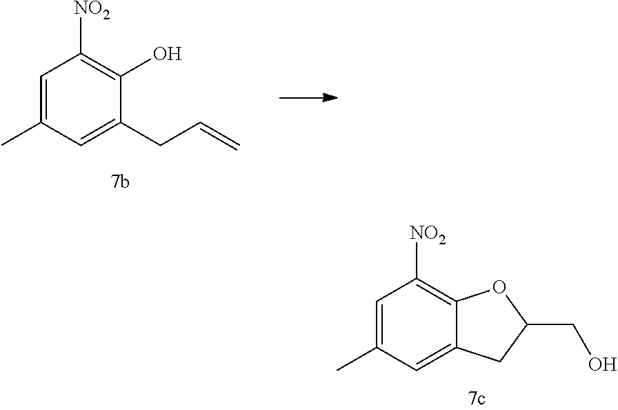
C1=C(C)C=C2C(=C1[NO2])OC(CO)C2.C1=C(C)C=C(CC=C)C(O)=C1[NO2]
